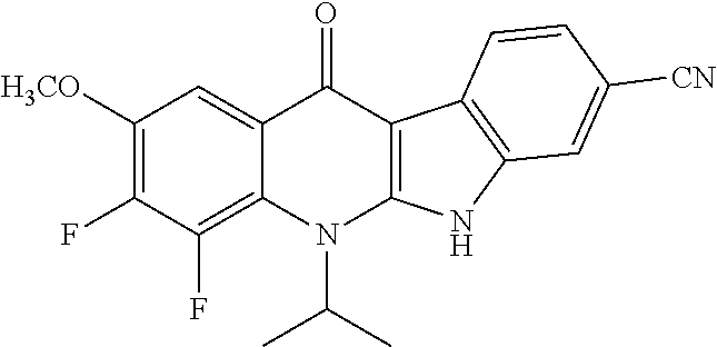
C1([H3CO])=C(F)C(F)=C2C(=C1)C(=O)C1=C(N2C(C)C)NC2=C1C=CC([CN])=C2
